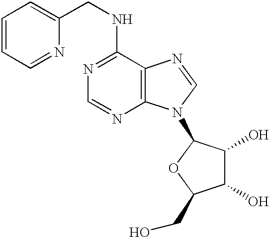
C12=C(N=CN1C1C(O)C(O)C(CO)O1)C(NCC1=CC=CC=N1)=NC=N2
